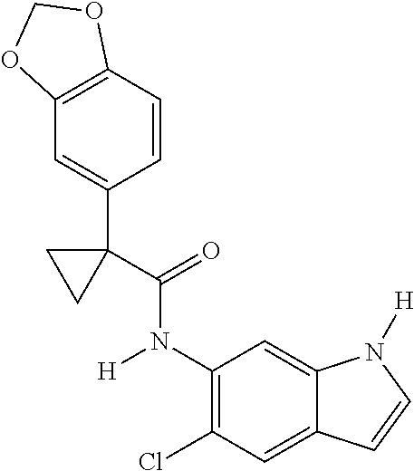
C1(Cl)=C(N([H])C(=O)C2(C3=CC4=C(C=C3)OCO4)CC2)C=C2C(=C1)C=CN2[H]
